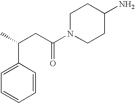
C1=CC(C(CC(=O)N2CCC(N)CC2)C)=CC=C1
